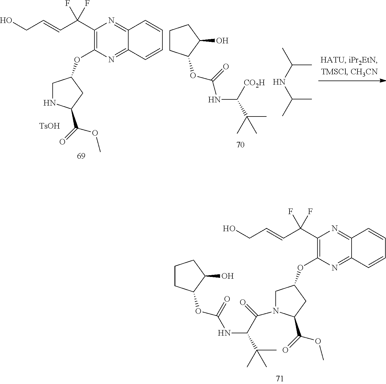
C(=CC(C1=C(OC2CN(C(=O)C(NC(OC3CCCC3O)=O)C(C)(C)C)C(C(=O)OC)C2)N=C2C(=N1)C=CC=C2)(F)F)CO.C(=CC(C1=C(OC2CNC(C(=O)OC)C2)N=C2C(=N1)C=CC=C2)(F)F)CO.[TsOH].C1CC(OC(NC([CO2H])C(C)(C)C)=O)C(O)C1.C(C)(NC(C)C)C
